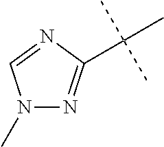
C(C)(C)(C)C1=NN(C)C=N1
